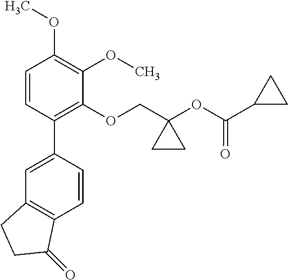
C1=CC(C2=CC3=C(C=C2)C(=O)CC3)=C(OCC2(OC(C3CC3)=O)CC2)C(OC)=C1OC
